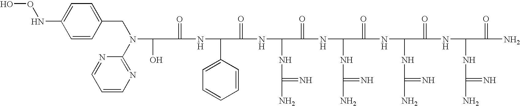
C(=O)(NC(C1=CC=CC=C1)C(=O)NC(NC(N)=N)C(=O)NC(NC(N)=N)C(=O)NC(NC(N)=N)C(=O)NC(NC(N)=N)C(=O)N)C(O)N(C1=NC=CC=N1)CC1=CC=C(NOO)C=C1
